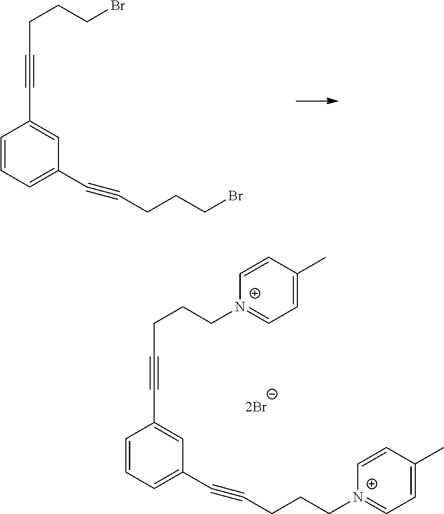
C1=CC=C(C#CCCCBr)C=C1C#CCCCBr.C1=CC=C(C#CCCC[N+]2=CC=C(C)C=C2)C=C1C#CCCC[N+]1=CC=C(C)C=C1
